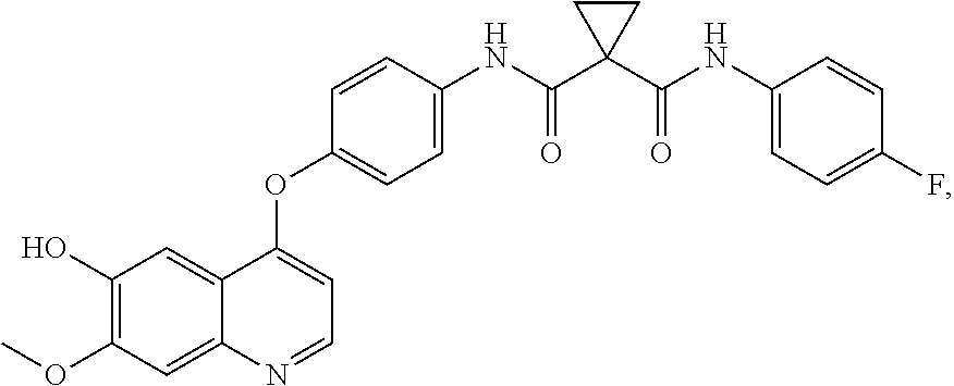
C1(O)=C(OC)C=C2C(=C1)C(OC1=CC=C(NC(C3(C(NC4=CC=C(F)C=C4)=O)CC3)=O)C=C1)=CC=N2
